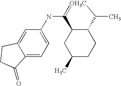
C1(NC2=[OH3C]C(C)C3C2CC(C)CC3)=CC=C2C(=C1)CCC2=O
